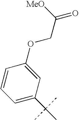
C1=C(C(C)(C)C)C=C(OCC(=O)[MeO])C=C1
